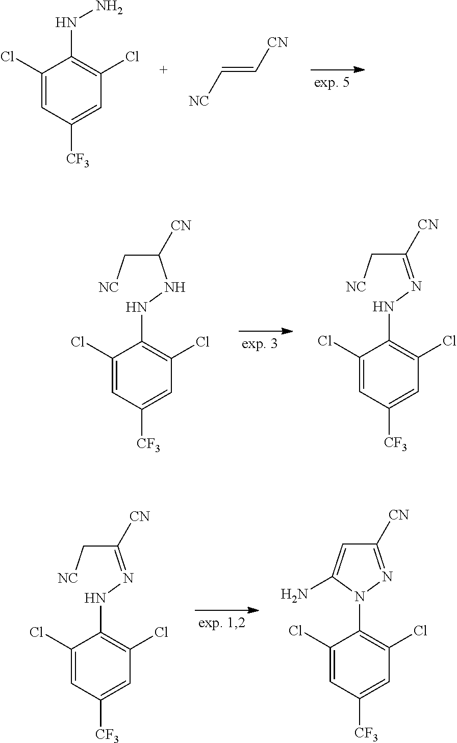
C1(Cl)=CC([CF3])=CC(Cl)=C1NN.[NC]C=C[CN].C1(Cl)=CC([CF3])=CC(Cl)=C1NNC(C[NC])[CN].C1(Cl)=CC([CF3])=CC(Cl)=C1NN=C(C[NC])[CN].C1(Cl)=CC([CF3])=CC(Cl)=C1NN=C(C[NC])[CN].C1(Cl)=CC([CF3])=CC(Cl)=C1N1C(N)=CC([CN])=N1
